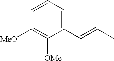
C1([MeO])=C([OMe])C(C=CC)=CC=C1
